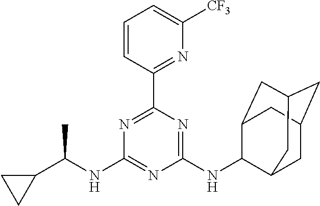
N1=C(C2=NC([CF3])=CC=C2)N=C(NC2C3CC4CC(CC2C4)C3)N=C1NC(C1CC1)C
